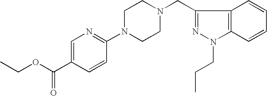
C1=C(C(OCC)=O)C=CC(N2CCN(CC3=NN(CCC)C4=C3C=CC=C4)CC2)=N1
